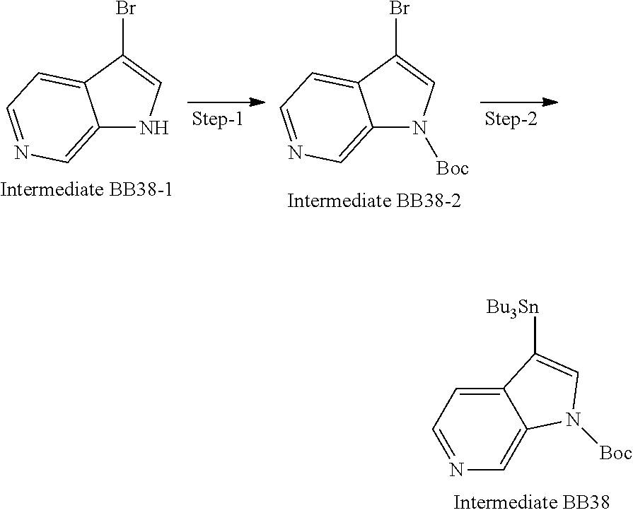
C12=CN=CC=C1C(Br)=CN2.C12=CN=CC=C1C(Br)=CN2[Boc].C12=CC=NC=C1N([Boc])C=C2[Bu3Sn]
